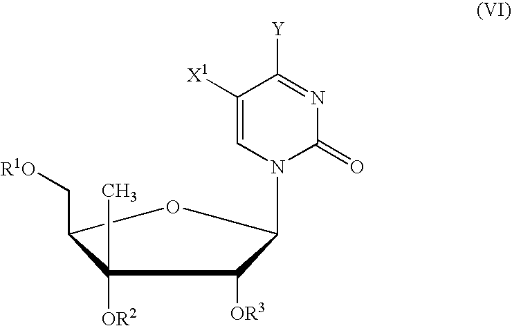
C1([OR2])(C)C(C[R1O])OC(N2C=C([X1])C([Y])=NC2=O)C1[OR3]
